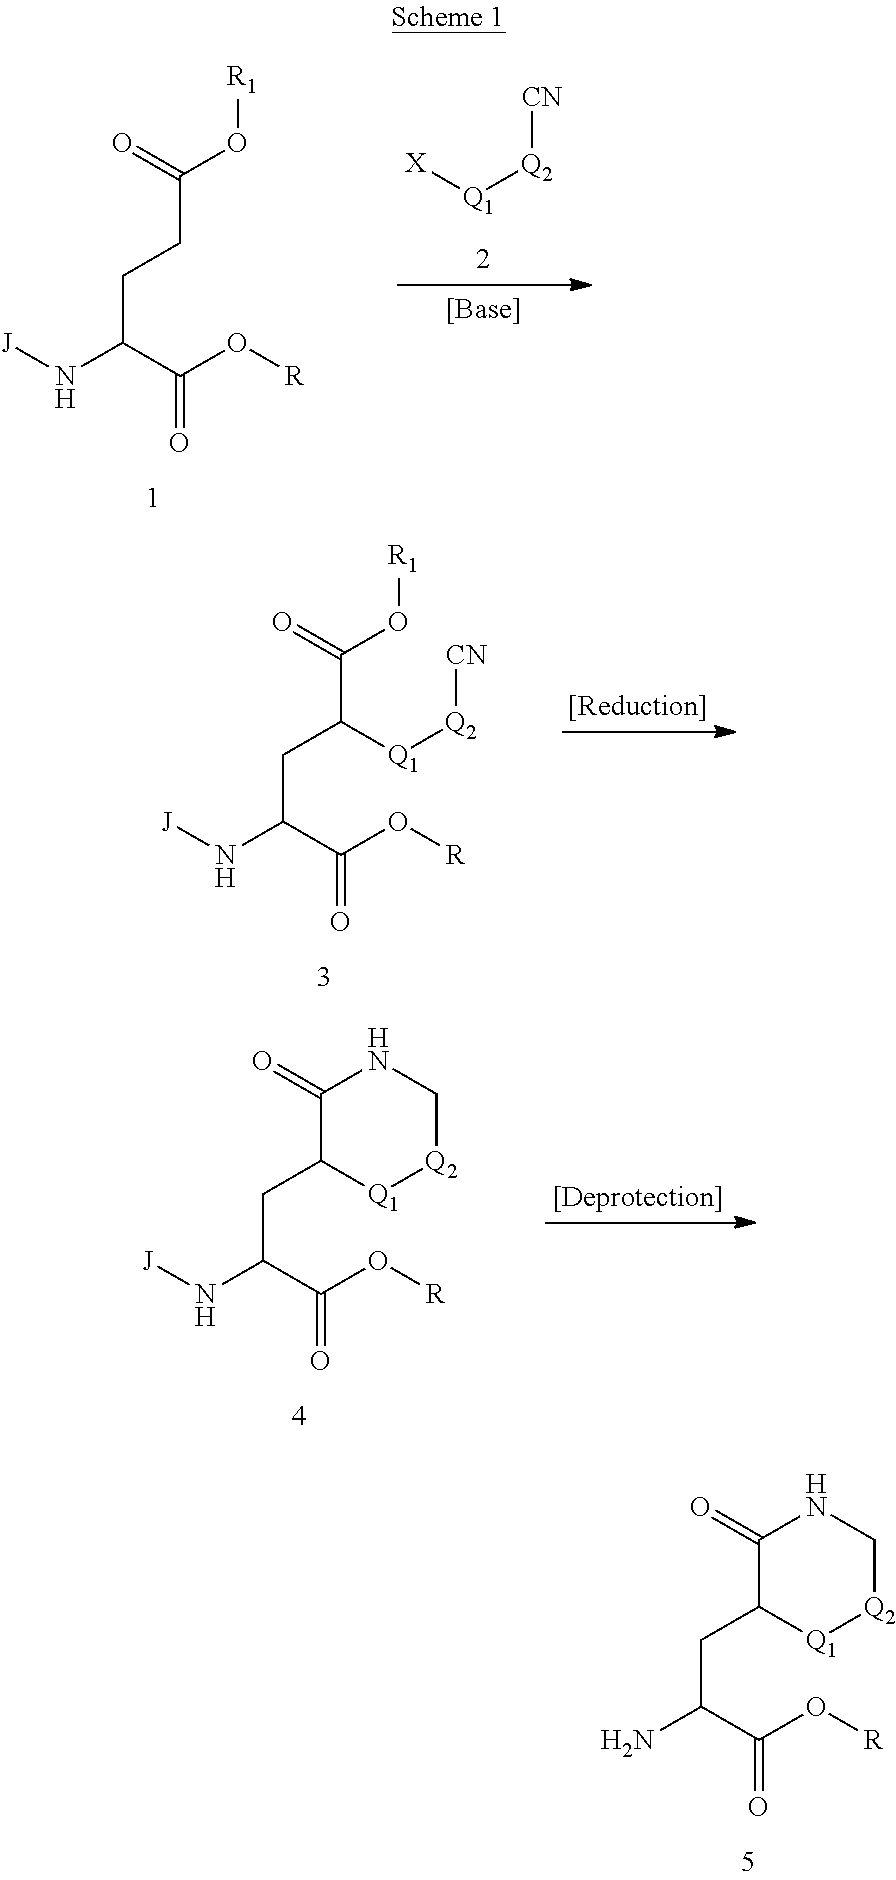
[X][Q1][Q2][CN].[R1]OC(CCC(N[J])C(O[R])=O)=O.[R1]OC(C(CC(N[J])C(O[R])=O)[Q1][Q2][CN])=O.N1C(=O)C(CC(N)C(O[R])=O)[Q1][Q2]C1.N1C(=O)C(CC(N[J])C(O[R])=O)[Q1][Q2]C1
